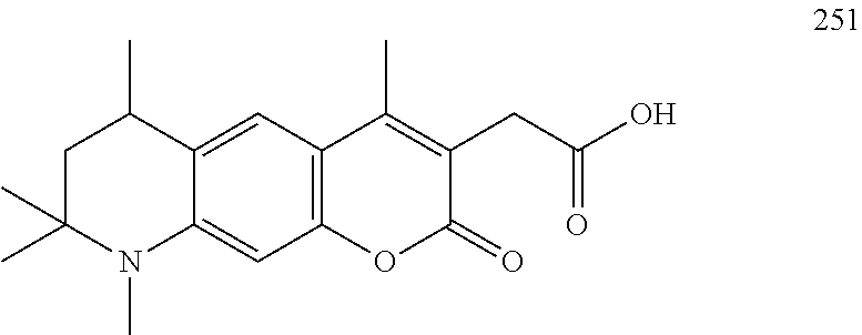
C12=C(C=C3C(=C1)N(C)C(C)(C)CC3C)C(C)=C(CC(=O)O)C(=O)O2
